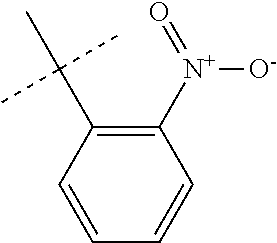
C1([N+](=O)[O-])=C(C(C)(C)C)C=CC=C1
